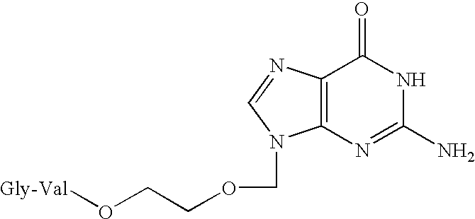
C12=C(N=C(N)NC1=O)N(COCCO[Gly-Val])C=N2
